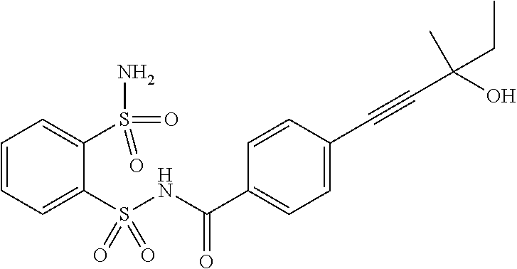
C1=CC=C(S(NC(C2=CC=C(C#CC(O)(C)CC)C=C2)=O)(=O)=O)C(S(=O)(=O)N)=C1
